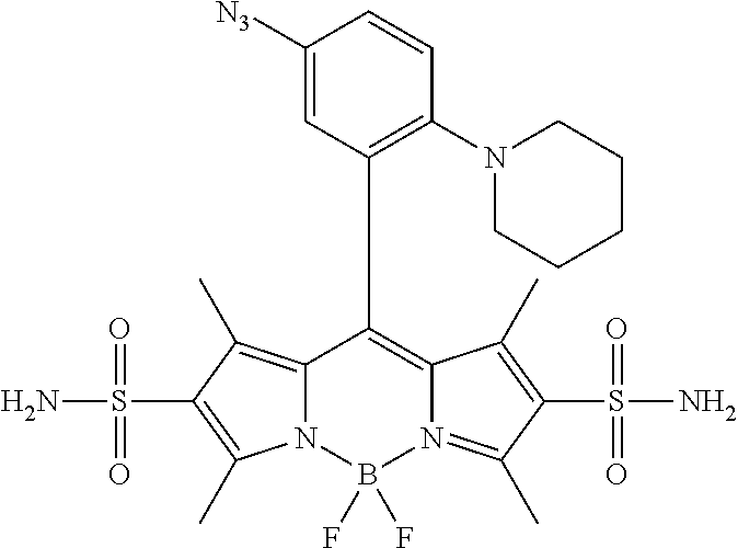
C12=C(C)C(S(N)(=O)=O)=C(C)N1B(F)(F)N1=C(C)C(S(=O)(N)=O)=C(C)C1=C2C1=C(N2CCCCC2)C=CC([N3])=C1
